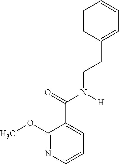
C1=CC=CC=C1CCN(C(C1=CC=CN=C1OC)=O)[H]
